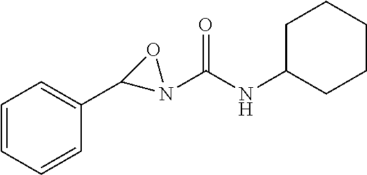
C1=CC=CC(C2N(C(NC3CCCCC3)=O)O2)=C1
